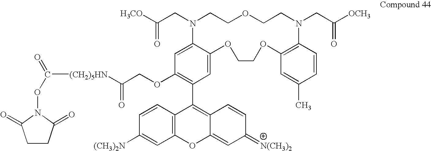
C(CN1CCOCCN(CC([OCH3])=O)C2=C(C=C(C)C=C2)OCCOC2=CC(C3=C4C(=CC(=[N(CH3)2])C=C4)OC4=C3C=CC([(CH3)2N])=C4)=C(OCC(=O)[(CH2)5HN]C(ON3C(=O)CCC3=O)=O)C=C12)([H3CO])=O
